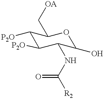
C1([P2O])C([P2O])C(NC([R2])=O)C(O)OC1C[OA]
